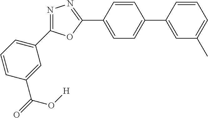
N1=C(C2=CC=CC(C(=O)O[H])=C2)OC(C2=CC=C(C3=CC(C)=CC=C3)C=C2)=N1
